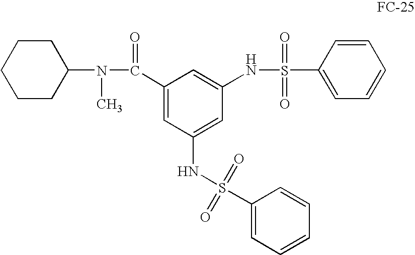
C1CC(N(C)C(=O)C2=CC(NS(C3=CC=CC=C3)(=O)=O)=CC(NS(=O)(=O)C3=CC=CC=C3)=C2)CCC1
